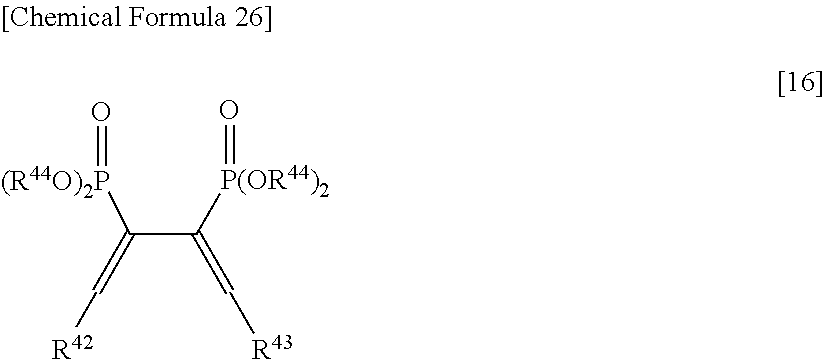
C(C(=C[R42])[(R44O)2P]=O)(=C[R43])[P(OR44)2]=O
